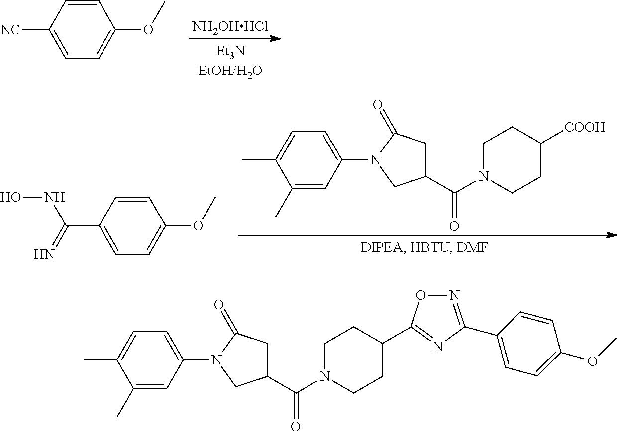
C1=CC([NC])=CC=C1OC.[NH2OHHCl].C1=CC(C(=N)NO)=CC=C1OC.C1(C(N2CCC([COOH])CC2)=O)CC(=O)N(C2=CC=C(C)C(C)=C2)C1.C1(C(N2CCC(C3=NC(C4=CC=C(OC)C=C4)=NO3)CC2)=O)CC(=O)N(C2=CC=C(C)C(C)=C2)C1
